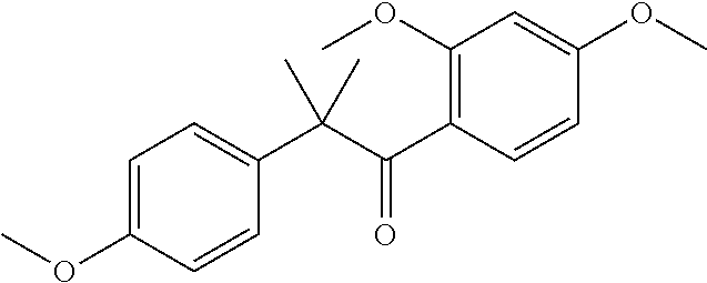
C1(OC)=C(C(C(C2=CC=C(OC)C=C2)(C)C)=O)C=CC(OC)=C1
